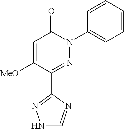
C1(C2=NN(C3=CC=CC=C3)C(=O)C=C2[MeO])=NNC=N1
